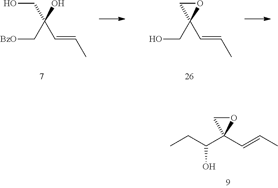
[BzO]CC(C=CC)(O)CO.OCC1(C=CC)OC1.CCC(C1(C=CC)OC1)O
